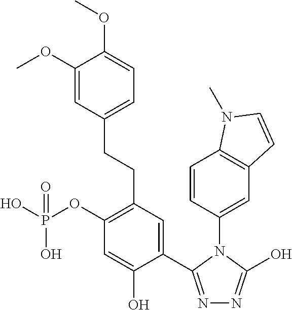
OP(OC1=C(CCC2=CC=C(OC)C(OC)=C2)C=C(C2=NN=C(O)N2C2=CC3=C(C=C2)N(C)C=C3)C(O)=C1)(O)=O
